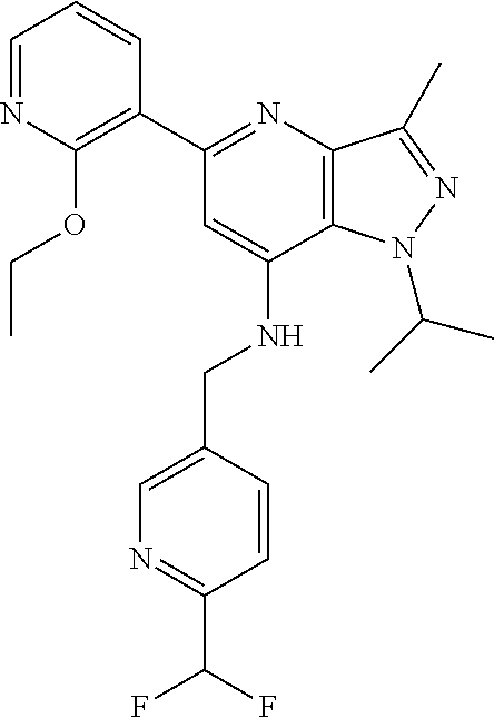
C1=NC(OCC)=C(C2=NC3=C(C(NCC4=CN=C(C(F)F)C=C4)=C2)N(C(C)C)N=C3C)C=C1
